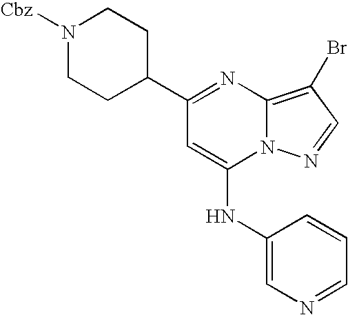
C1(C2CCN([Cbz])CC2)=NC2=C(Br)C=NN2C(NC2=CN=CC=C2)=C1
